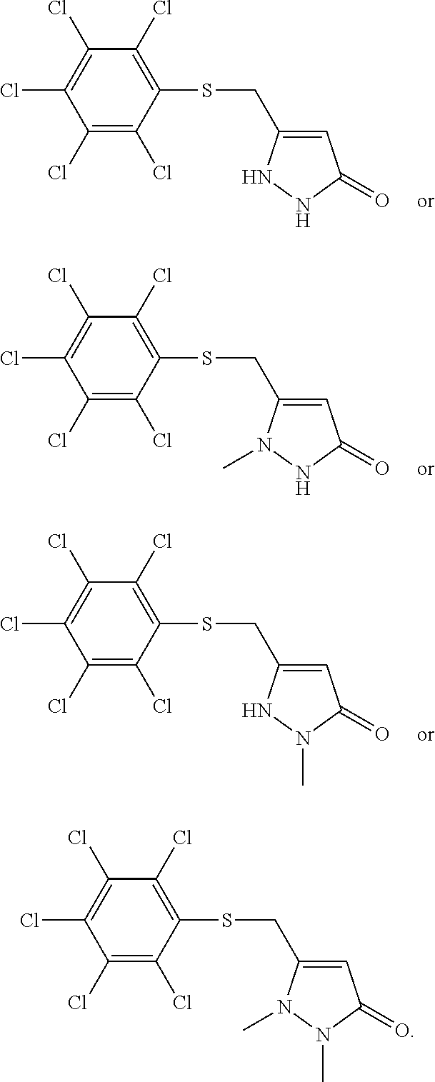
C1(Cl)=C(Cl)C(SCC2=CC(=O)NN2)=C(Cl)C(Cl)=C1Cl.C1(Cl)=C(Cl)C(SCC2=CC(=O)NN2C)=C(Cl)C(Cl)=C1Cl.C1(Cl)=C(Cl)C(SCC2=CC(=O)N(C)N2)=C(Cl)C(Cl)=C1Cl.C1(Cl)=C(Cl)C(SCC2=CC(=O)N(C)N2C)=C(Cl)C(Cl)=C1Cl
